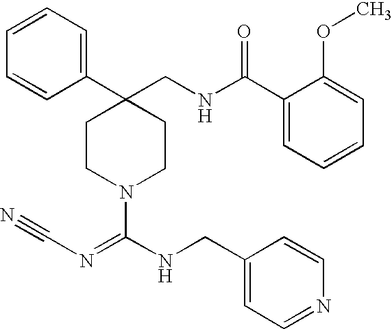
C1(C2(CNC(C3=CC=CC=C3OC)=O)CCN(C(NCC3=CC=NC=C3)=NC#N)CC2)=CC=CC=C1
